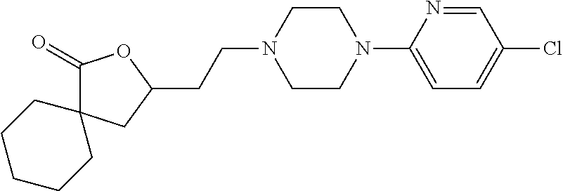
C1(=O)C2(CC(CCN3CCN(C4=CC=C(Cl)C=N4)CC3)O1)CCCCC2
